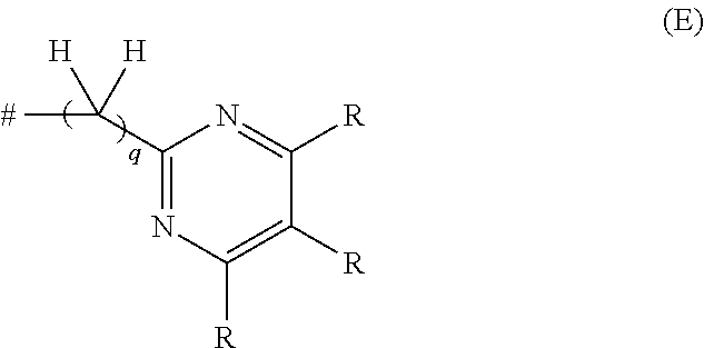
C1(C(C)([H])[H])=NC([R])=C([R])C([R])=N1
